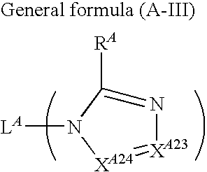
[XA23]1=[XA24]N([LA])C([RA])=N1
